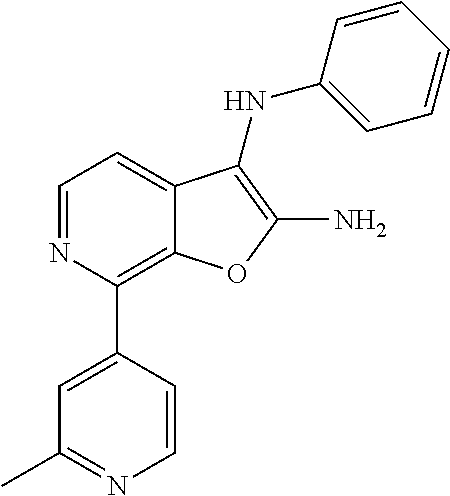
C1=CC=CC(NC2=C(N)OC3=C(C4=CC(C)=NC=C4)N=CC=C32)=C1
